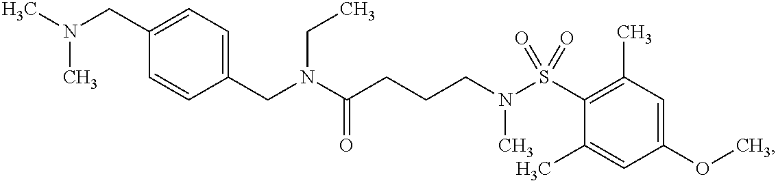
N(C(CCCN(S(C1=C(C)C=C(OC)C=C1C)(=O)=O)C)=O)(CC1=CC=C(CN(C)C)C=C1)CC
